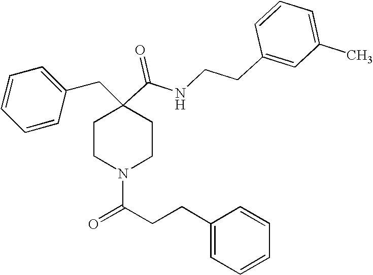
C1=CC=CC(CC2(C(=O)NCCC3=CC(C)=CC=C3)CCN(C(CCC3=CC=CC=C3)=O)CC2)=C1
